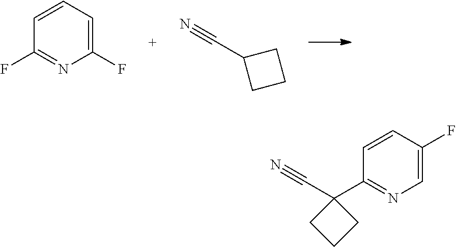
C1(C#N)CCC1.C1(F)=NC(F)=CC=C1.C1(C2(C#N)CCC2)=NC=C(F)C=C1
